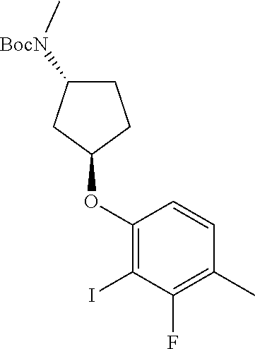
C1(OC2CCC([BocN]C)C2)=C(I)C(F)=C(C)C=C1
